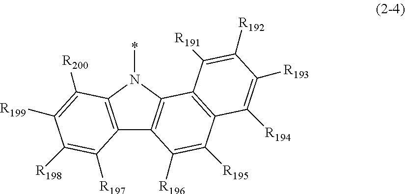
C12=C(N(*)C3=C1C([R197])=C([R198])C([R199])=C3[R200])C1=C(C([R195])=C2[R196])C([R194])=C([R193])C([R192])=C1[R191]
